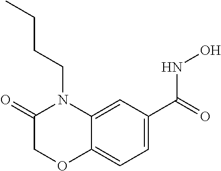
C1=C(C(=O)NO)C=C2C(=C1)OCC(=O)N2CCCC
